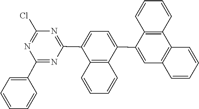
C1(C2=NC(C3=CC=C(C4=CC5=C(C6=C4C=CC=C6)C=CC=C5)C4=C3C=CC=C4)=NC(Cl)=N2)=CC=CC=C1
